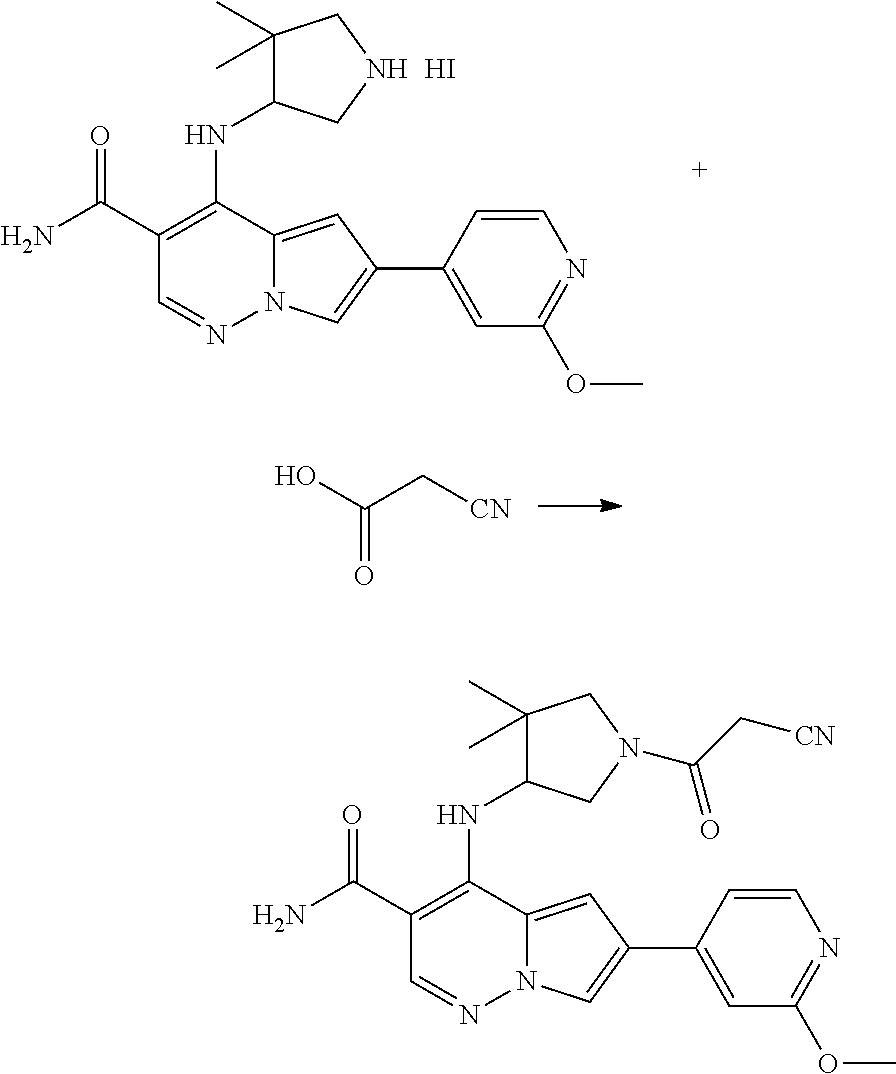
OC(C[CN])=O.C1(C(N)=O)=C(NC2C(C)(C)CNC2)C2=CC(C3=CC(OC)=NC=C3)=CN2N=C1.I.C1(C(N)=O)=C(NC2C(C)(C)CN(C(C[CN])=O)C2)C2=CC(C3=CC(OC)=NC=C3)=CN2N=C1
